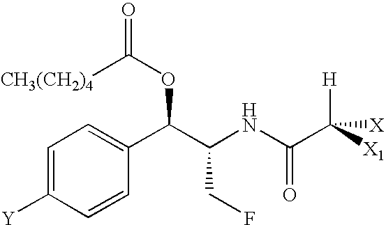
C1=C([Y])C=CC(C(C(NC(C([X1])([H])[X])=O)CF)OC(=O)[CH3(CH2)4])=C1
